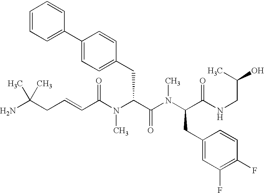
C(C(N(C(C(N(C(C(NCC(O)C)=O)CC1=CC(F)=C(F)C=C1)C)=O)CC1=CC=C(C2=CC=CC=C2)C=C1)C)=O)=CCC(N)(C)C
